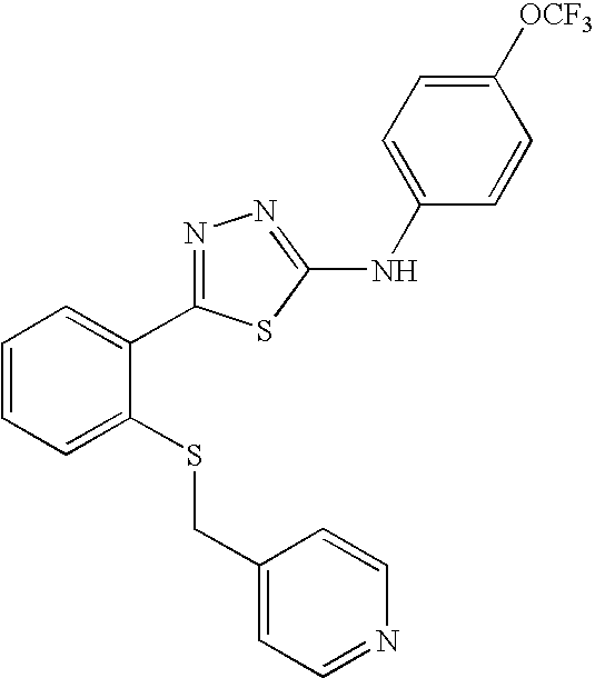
C1(NC2=NN=C(C3=CC=CC=C3SCC3=CC=NC=C3)S2)=CC=C([OCF3])C=C1
